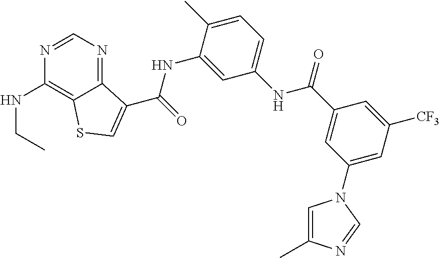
C1=NC(NCC)=C2C(=N1)C(C(NC1=CC(NC(C3=CC(N4C=C(C)N=C4)=CC([CF3])=C3)=O)=CC=C1C)=O)=CS2
